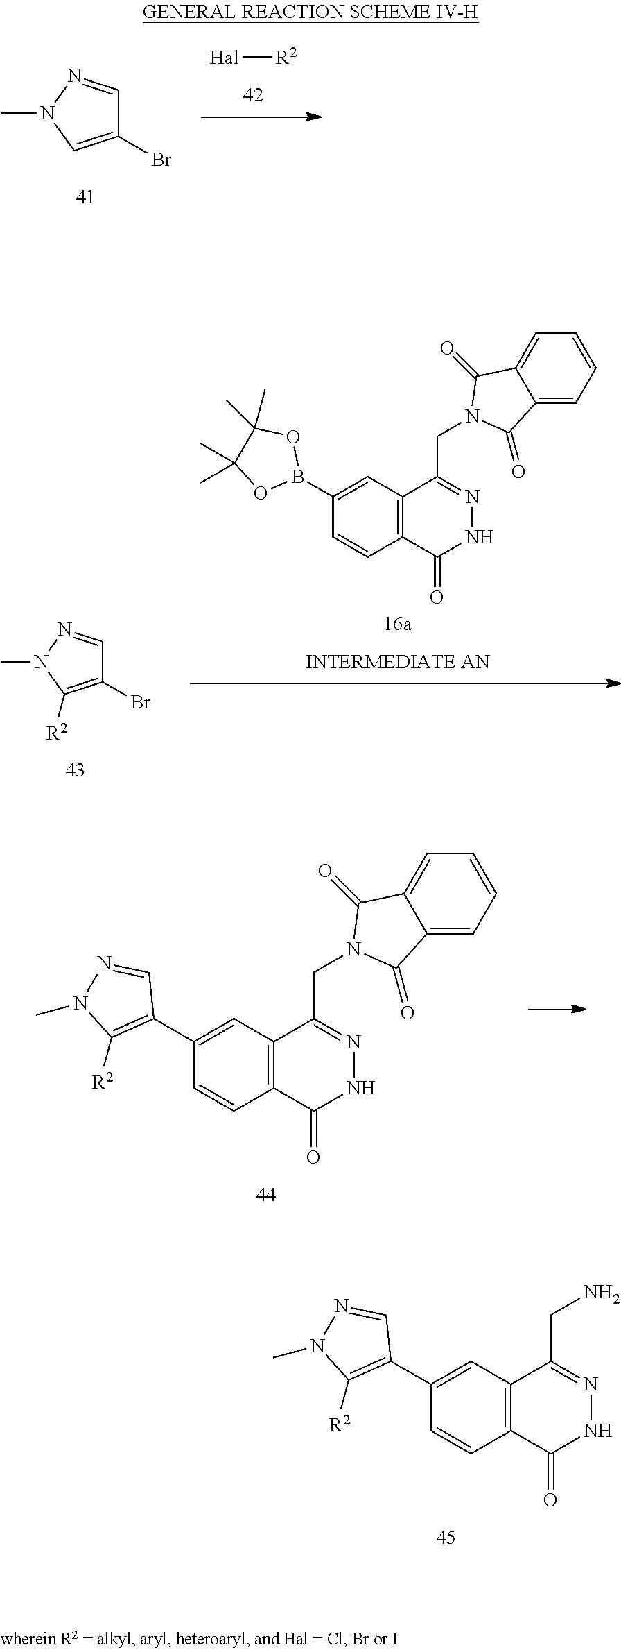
C1(Br)=CN(C)N=C1.[Hal][R2].C12=C(C(CN)=NNC1=O)C=C(C1=C([R2])N(C)N=C1)C=C2.C1(B2OC(C)(C)C(C)(C)O2)=CC2=C(C(=O)NN=C2CN2C(=O)C3=CC=CC=C3C2=O)C=C1.C1(Br)=C([R2])N(C)N=C1.C12=C(C(CN3C(=O)C4=CC=CC=C4C3=O)=NNC1=O)C=C(C1=C([R2])N(C)N=C1)C=C2
